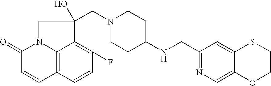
C1(NCC2=NC=C3C(=C2)SCCO3)CCN(CC2(O)CN3C4=C(C=CC(F)=C42)C=CC3=O)CC1
